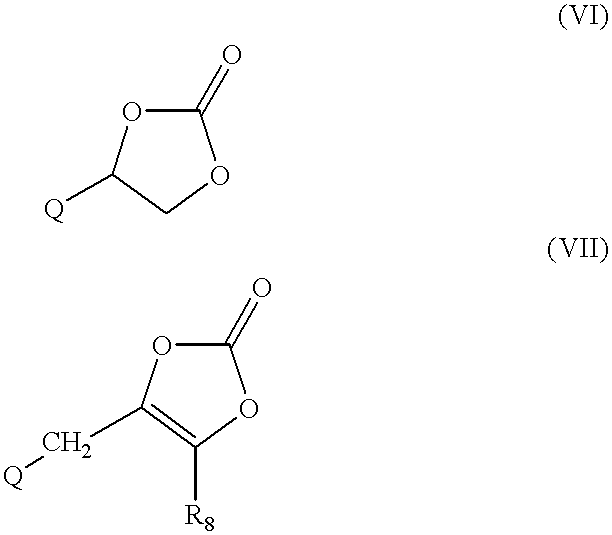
C1(=O)OC([Q])CO1.C1(=O)OC(C[Q])=C([R8])O1
